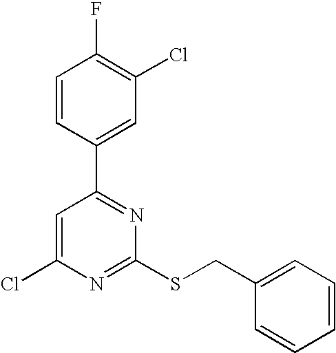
C1(CSC2=NC(Cl)=CC(C3=CC(Cl)=C(F)C=C3)=N2)=CC=CC=C1
